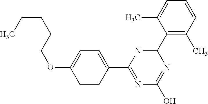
N1=C(O)N=C(C2=CC=C(OCCCCC)C=C2)N=C1C1=C(C)C=CC=C1C
